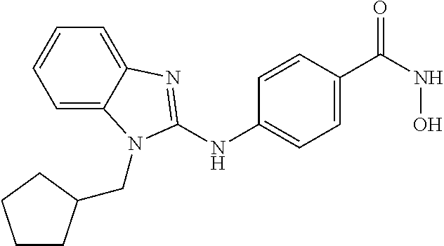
C12=CC=CC=C1N(CC1CCCC1)C(NC1=CC=C(C(NO)=O)C=C1)=N2
